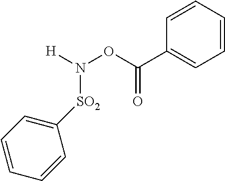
[H]N(OC(C1=CC=CC=C1)=O)[SO2]C1=CC=CC=C1
